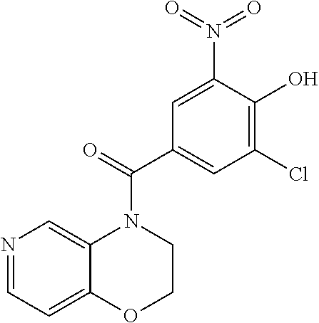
N1=CC=C2C(=C1)N(C(=O)C1=CC(Cl)=C(O)C(N(=O)=O)=C1)CCO2
